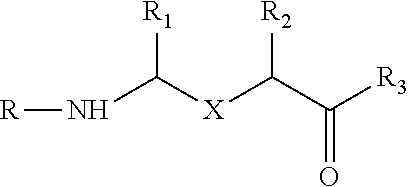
[R1]C(N[R])[X]C(C([R3])=O)[R2]
